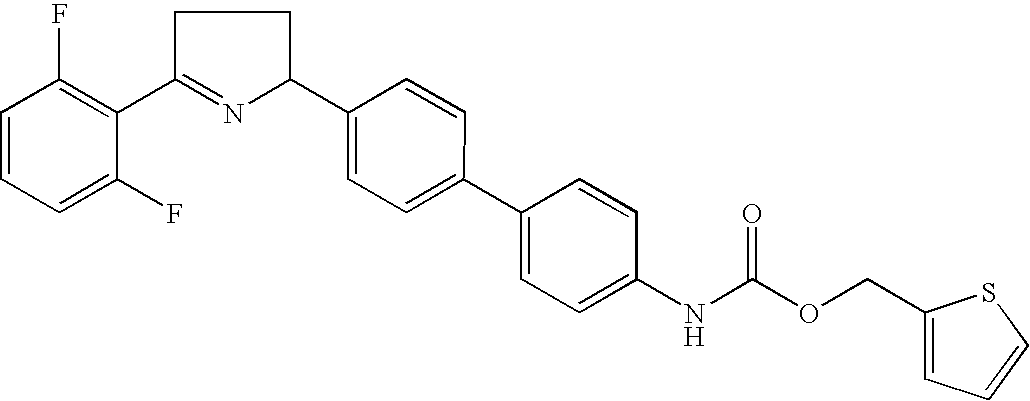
C1=CC=C(F)C(C2=NC(C3=CC=C(C4=CC=C(NC(OCC5=CC=CS5)=O)C=C4)C=C3)CC2)=C1F
